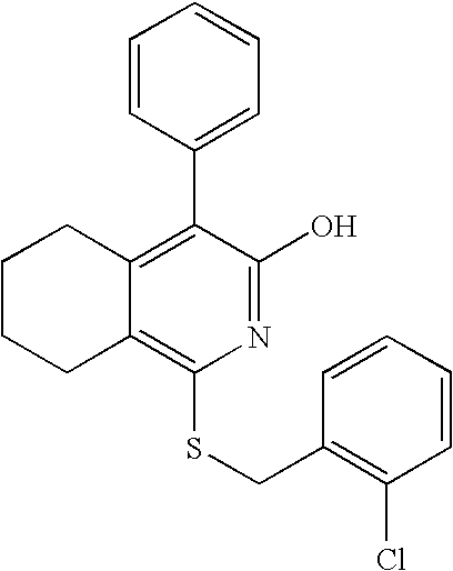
C12=C(C3=CC=CC=C3)C(O)=NC(SCC3=C(Cl)C=CC=C3)=C1CCCC2
